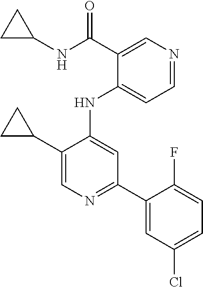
C1(NC2=CC(C3=CC(Cl)=CC=C3F)=NC=C2C2CC2)=CC=NC=C1C(NC1CC1)=O
